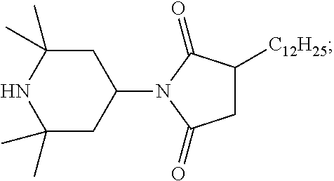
C1(C)(C)CC(N2C(=O)CC([C12H25])C2=O)CC(C)(C)N1
